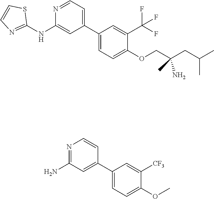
C1(C2=CC=NC(NC3=NC=CS3)=C2)=CC=C(OCC(CC(C)C)(C)N)C(C(F)(F)F)=C1.N1=C(N)C=C(C2=CC=C(OC)C([CF3])=C2)C=C1
